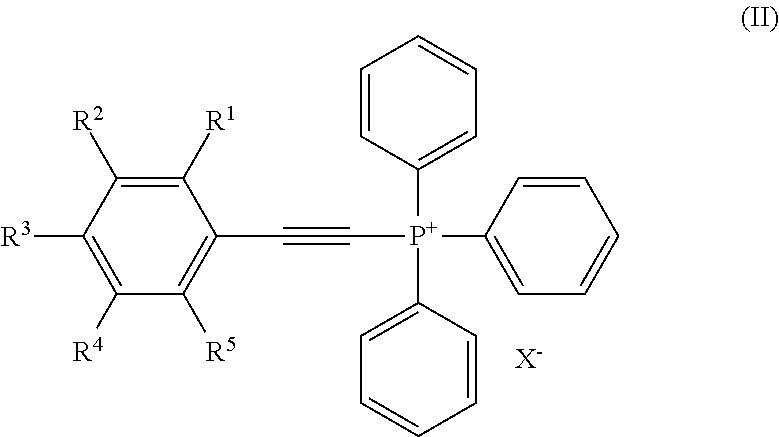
[X-].C1(C#C[P+](C2=CC=CC=C2)(C2=CC=CC=C2)C2=CC=CC=C2)=C([R5])C([R4])=C([R3])C([R2])=C1[R1]
